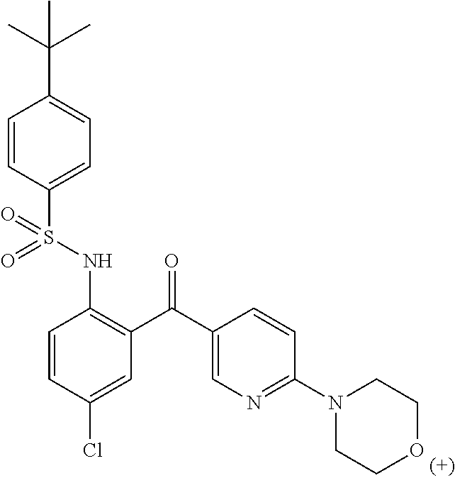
C1=CC(S(NC2=C(C(=O)C3=CN=C(N4CCOCC4)C=C3)C=C(Cl)C=C2)(=O)=O)=CC=C1C(C)(C)C
